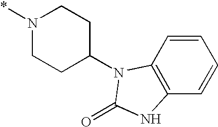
N1(*)CCC(N2C3=C(C=CC=C3)NC2=O)CC1
